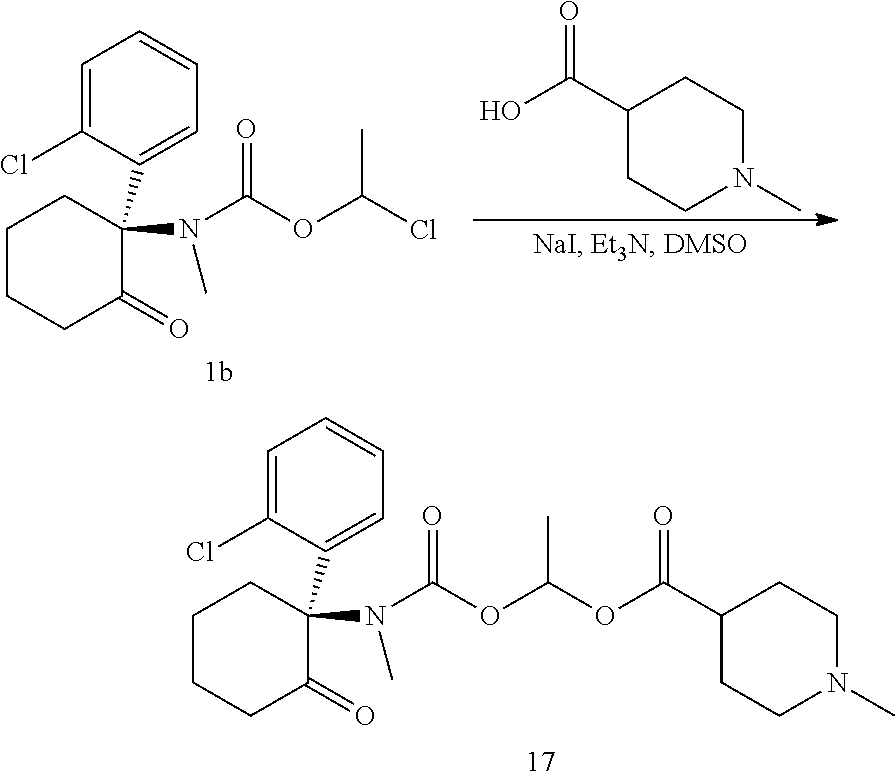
C1CCC(=O)C(N(C)C(OC(C)OC(C2CCN(C)CC2)=O)=O)(C2=CC=CC=C2Cl)C1.C1CCC(=O)C(N(C)C(OC(Cl)C)=O)(C2=CC=CC=C2Cl)C1.OC(C1CCN(C)CC1)=O
